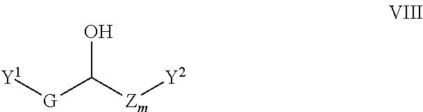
OC([Zm][Y2])[G][Y1]
